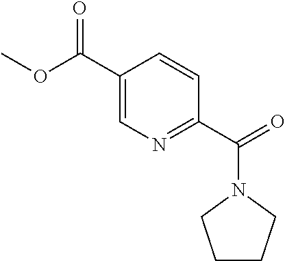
C1CCN(C(C2=NC=C(C(OC)=O)C=C2)=O)C1
